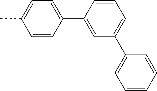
C1=C(C)C=CC(C2=CC(C3=CC=CC=C3)=CC=C2)=C1
